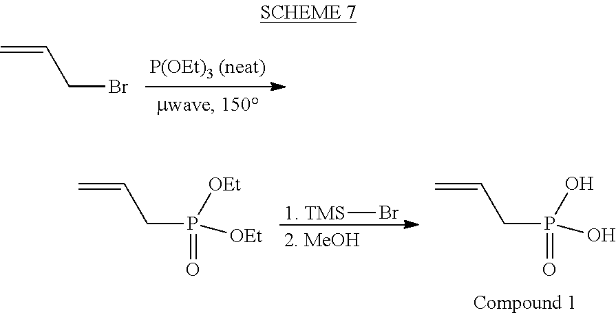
C=CCBr.[1. TMS]Br.C=CCP(=O)(O)O.C=CCP(=O)([OEt])[OEt]
